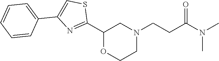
C1(C2=NC(C3=CC=CC=C3)=CS2)OCCN(CCC(N(C)C)=O)C1
